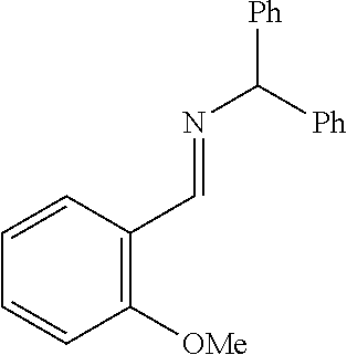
N(C([Ph])[Ph])=CC1=C([OMe])C=CC=C1
